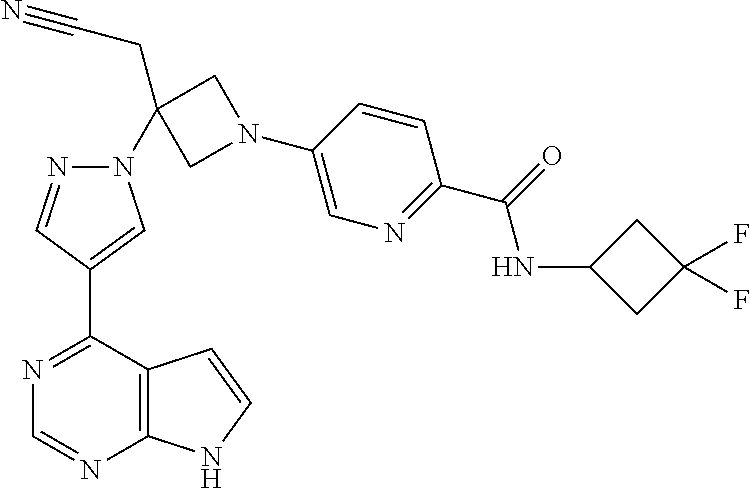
N1=C(C2=CN(C3(CC#N)CN(C4=CN=C(C(=O)NC5CC(F)(F)C5)C=C4)C3)N=C2)C2=C(N=C1)NC=C2
